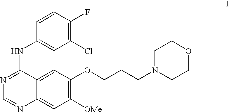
C1([OMe])=C(OCCCN2CCOCC2)C=C2C(=C1)N=CN=C2NC1=CC(Cl)=C(F)C=C1
